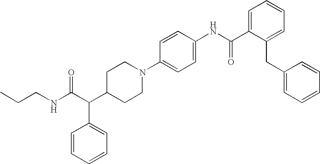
C(CNC(C(C1CCN(C2=CC=C(NC(C3=CC=CC=C3CC3=CC=CC=C3)=O)C=C2)CC1)C1=CC=CC=C1)=O)C
